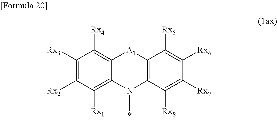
C12=C([Rx4])C([Rx3])=C([Rx2])C([Rx1])=C1N(C)C1=C([A1]2)C([Rx5])=C([Rx6])C([Rx7])=C1[Rx8]
